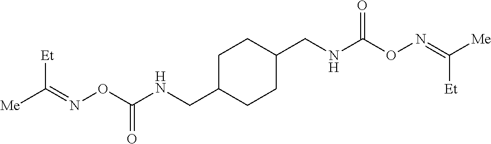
C(=NOC(NCC1CCC(CNC(ON=C([Me])[Et])=O)CC1)=O)([Me])[Et]
